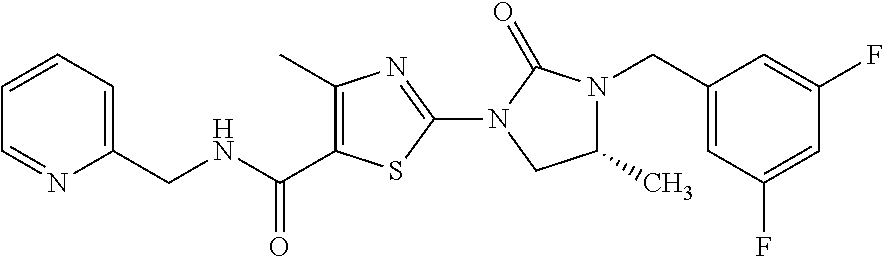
C1(C)=C(C(=O)NCC2=CC=CC=N2)SC(N2C(=O)N(CC3=CC(F)=CC(F)=C3)C(C)C2)=N1
